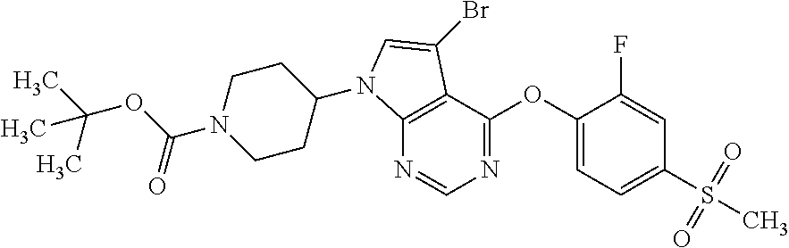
N1=CN=C(OC2=CC=C(S(=O)(=O)C)C=C2F)C2=C1N(C1CCN(C(OC(C)(C)C)=O)CC1)C=C2Br
